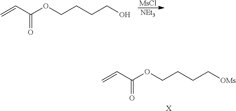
[MsCl].[NEt3].C=CC(OCCCCO)=O.C=CC(OCCCC[OMs])=O.[X]
